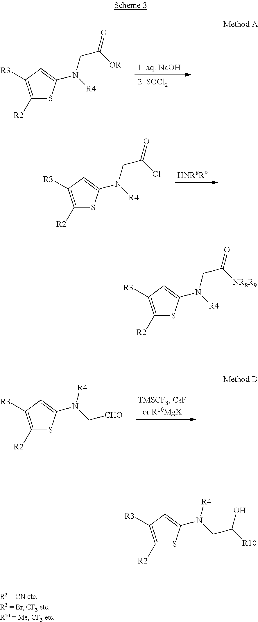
[HNR8R9].S1C(N([R4])CC(Cl)=O)=CC([R3])=C1[R2].S1C(N([R4])CC([OR])=O)=CC([R3])=C1[R2].S1C(N(C[CHO])[R4])=CC([R3])=C1[R2].S1C(N([R4])CC([NR8R9])=O)=CC([R3])=C1[R2].S1C(N(CC([R10])O)[R4])=CC([R3])=C1[R2]
